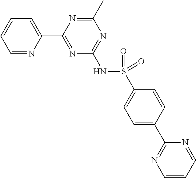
C1=NC(C2=NC(NS(=O)(C3=CC=C(C4=NC=CC=N4)C=C3)=O)=NC(C)=N2)=CC=C1
